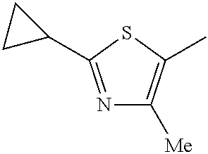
N1=C(C2CC2)SC(C)=C1[Me]
